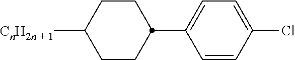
C1CC(C2=CC=C(Cl)C=C2)CCC1[CnH2n + 1]
